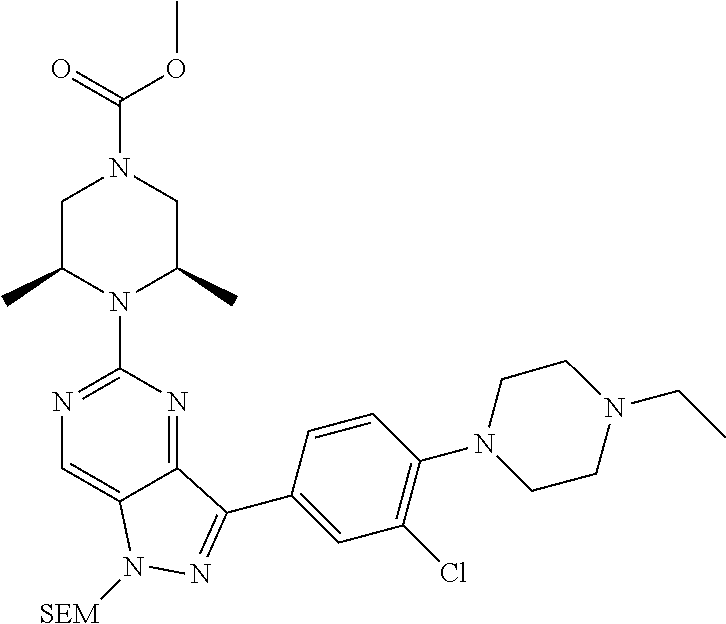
C(N1CC(C)N(C2=NC=C3C(=N2)C(C2=CC(Cl)=C(N4CCN(CC)CC4)C=C2)=NN3[SEM])C(C)C1)(=O)OC
